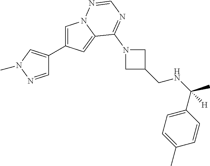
C1=C(C2=CN(C)N=C2)C=C2N1N=CN=C2N1CC(CNC(C2=CC=C(C)C=C2)([H])C)C1
